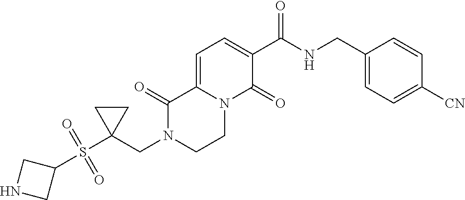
C1(C(NCC2=CC=C([CN])C=C2)=O)=CC=C2N(C1=O)CCN(CC1(S(C3CNC3)(=O)=O)CC1)C2=O
